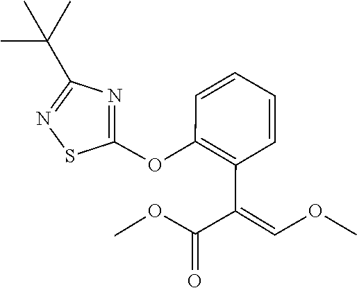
O(C)C=C(C(OC)=O)C1=C(OC2=NC(C(C)(C)C)=NS2)C=CC=C1
